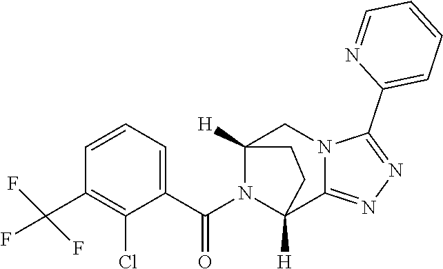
C1(C(F)(F)F)=C(Cl)C(C(N2C3([H])C4=NN=C(C5=CC=CC=N5)N4CC2([H])CC3)=O)=CC=C1
